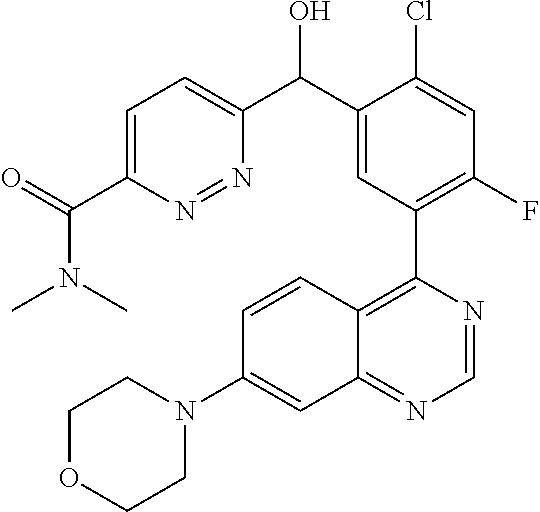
C1=C(C(=O)N(C)C)N=NC(C(C2=CC(C3=C4C(=NC=N3)C=C(N3CCOCC3)C=C4)=C(F)C=C2Cl)O)=C1
